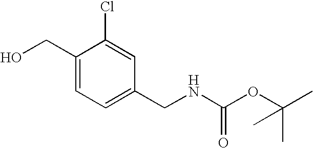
C1(CO)=CC=C(CNC(OC(C)(C)C)=O)C=C1Cl
